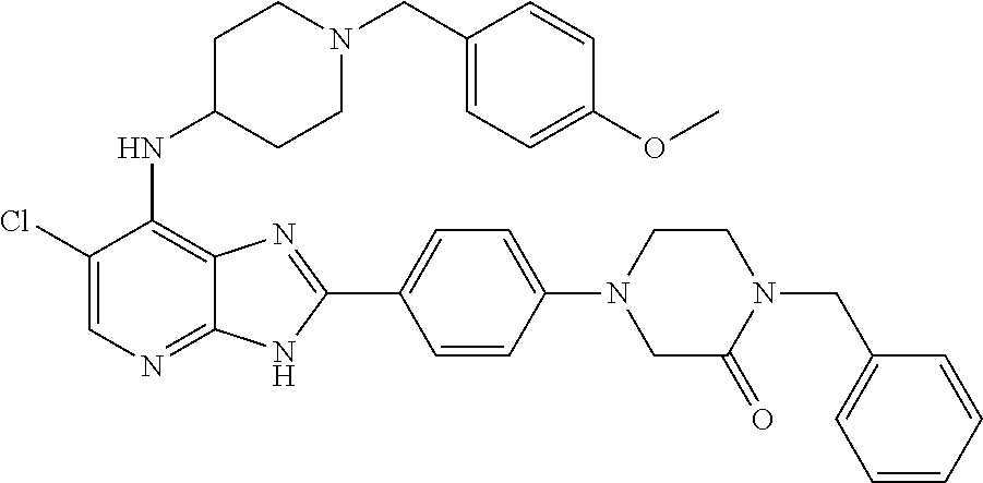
C1(Cl)=CN=C2C(=C1NC1CCN(CC3=CC=C(OC)C=C3)CC1)N=C(C1=CC=C(N3CC(=O)N(CC4=CC=CC=C4)CC3)C=C1)N2
